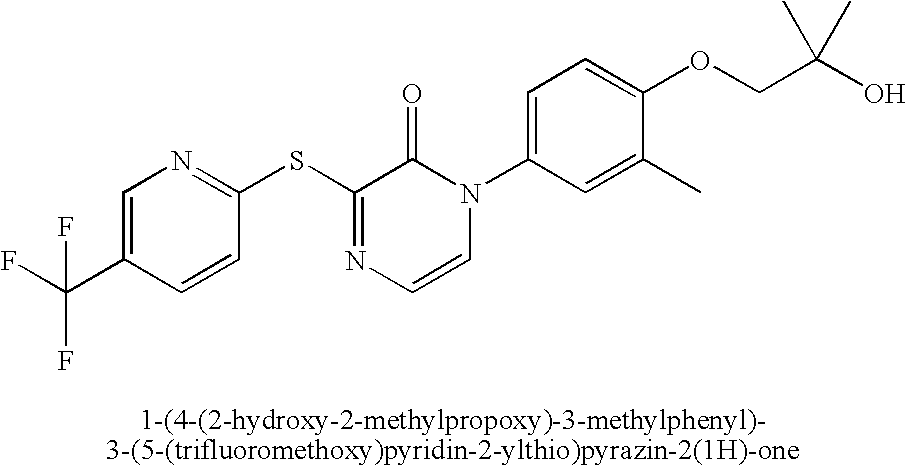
S(C1=NC=CN(C2=CC=C(OCC(O)(C)C)C(C)=C2)C1=O)C1=NC=C(C(F)(F)F)C=C1
